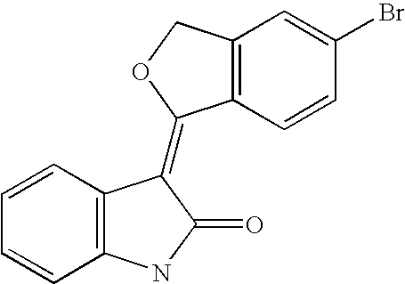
C1=CC2=C(C=C1)NC(=O)C2=C1C2=C(CO1)C=C(Br)C=C2
